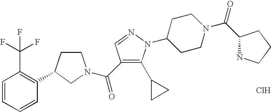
C1CC(C2=C(C(F)(F)F)C=CC=C2)CN1C(=O)C1=C(C2CC2)N(C2CCN(C(=O)C3NCCC3)CC2)N=C1.Cl
